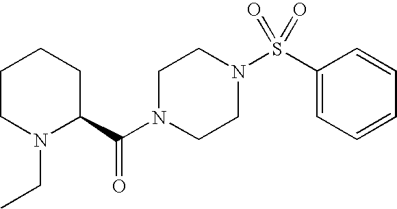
C1CN(CC)C(C(N2CCN(S(C3=CC=CC=C3)(=O)=O)CC2)=O)CC1
